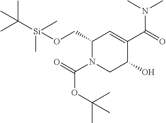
C1(CO[Si](C(C)(C)C)(C)C)N(C(=O)OC(C)(C)C)CC(O)C(C(=O)N(C)C)=C1
